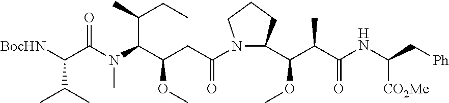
C1(C(C(C(NC(C[Ph])[CO2Me])=O)C)OC)CCCN1C(CC(C(N(C)C(=O)C(C(C)C)[BocHN])C(C)CC)OC)=O
